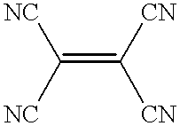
C(=C([CN])[CN])([NC])[NC]
